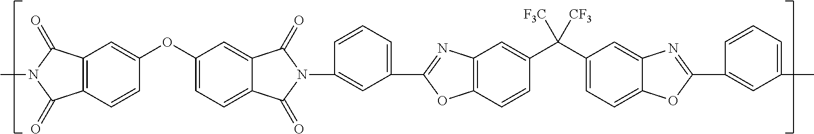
C12=C(C=CC(OC3=CC=C4C(=C3)C(=O)N(C3=CC(C5=NC6=C(C=CC(C(C7=CC=C8C(=C7)N=C(C7=CC(C)=CC=C7)O8)([F3C])[CF3])=C6)O5)=CC=C3)C4=O)=C1)C(=O)N(C)C2=O
